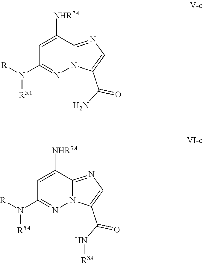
C12=NC=C(C(N)=O)N1N=C(N([R])[R5A])C=C2[NHR7A].C12=NC=C(C(N[R3A])=O)N1N=C(N([R])[R5A])C=C2[NHR7A]
